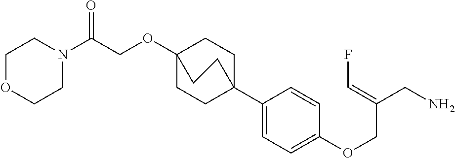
C(OC12CCC(C3=CC=C(OCC(CN)=CF)C=C3)(CC1)CC2)C(N1CCOCC1)=O
